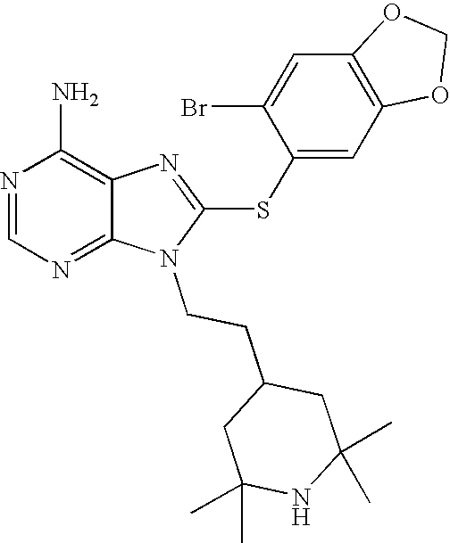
N1=CN=C2C(=C1N)N=C(SC1=CC3=C(C=C1Br)OCO3)N2CCC1CC(C)(C)NC(C)(C)C1
